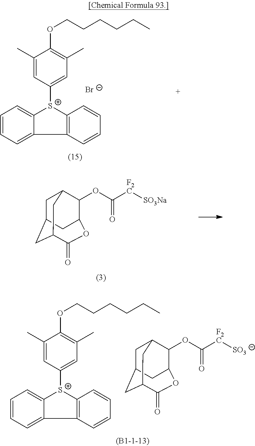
C12=CC=CC=C1C1=C([S+]2C2=CC(C)=C(OCCCCCC)C(C)=C2)C=CC=C1.[Br-].C1C2CC3C(=O)OC(C(OC([F2C][SO3Na])=O)C1C3)C2.C12=CC=CC=C1C1=C([S+]2C2=CC(C)=C(OCCCCCC)C(C)=C2)C=CC=C1.C1C2CC3C(=O)OC(C(OC([F2C][SO3])=O)C1C3)C2
